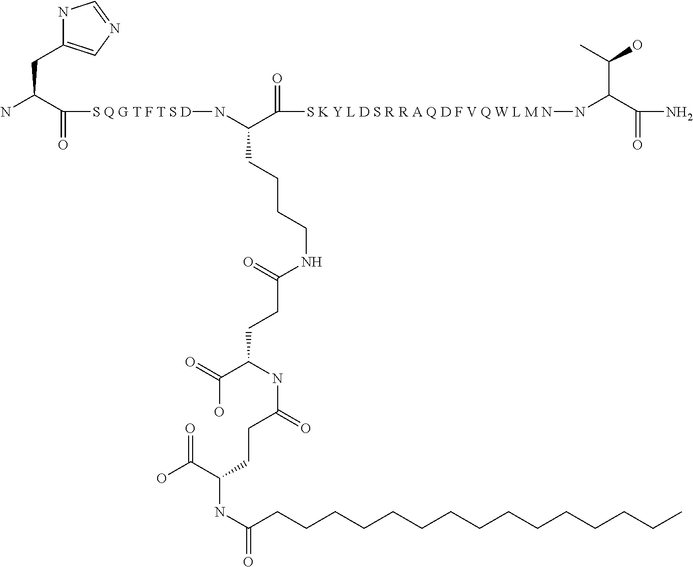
C(C(C([S Q G T F T S D]NC(C([S K Y L D S R R A Q D F V Q W L M N]NC(C(N)=O)C(C)O)=O)CCCCNC(CCC(C(=O)O)NC(=O)CCC(NC(=O)CCCCCCCCCCCCCCC)C(O)=O)=O)=O)N)C1=CN=CN1
